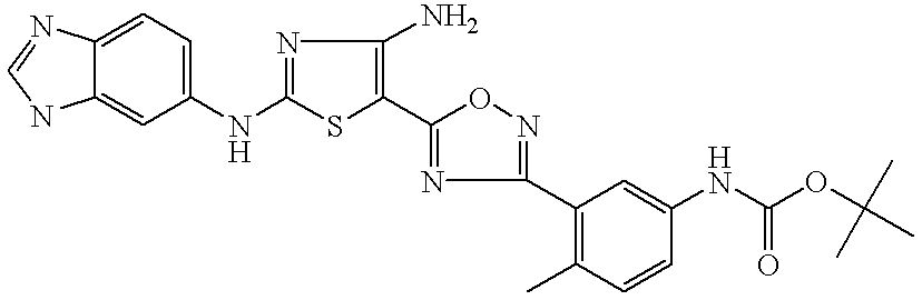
C1(NC2=NC(N)=C(C3=NC(C4=C(C)C=CC(NC(=O)OC(C)(C)C)=C4)=NO3)S2)=CC=C2C(=C1)NC=N2
